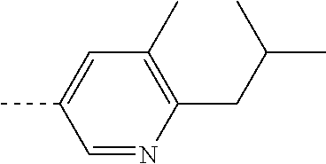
C1=NC(CC(C)C)=C(C)C=C1C
